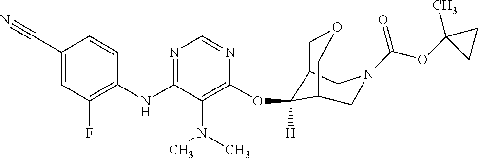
C1(C#N)=CC(F)=C(NC2=NC=NC(OC3([H])C4COCC3CN(C(OC3(C)CC3)=O)C4)=C2N(C)C)C=C1
